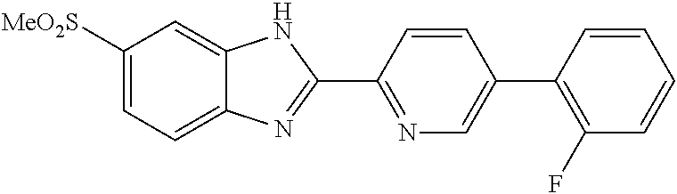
C1([MeO2S])=CC=C2C(=C1)NC(C1=NC=C(C3=C(F)C=CC=C3)C=C1)=N2
